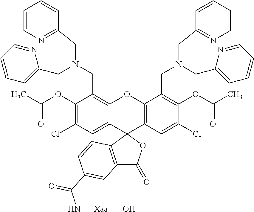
C(OC1=C(Cl)C=C2C(=C1CN(CC1=NC=CC=C1)CC1=CC=CC=N1)OC1=C(C23C2=C(C(=O)O3)C=C(C(N[Xaa]O)=O)C=C2)C=C(Cl)C(OC(=O)C)=C1CN(CC1=NC=CC=C1)CC1=CC=CC=N1)(C)=O
